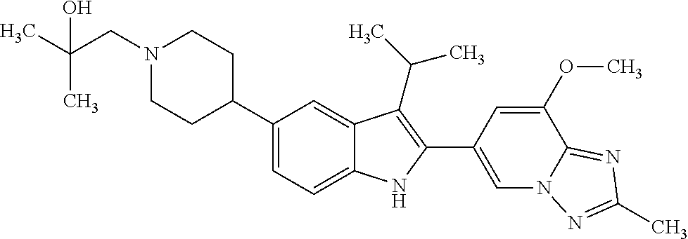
C1(C2CCN(CC(C)(C)O)CC2)=CC=C2C(=C1)C(C(C)C)=C(C1=CN3C(=NC(C)=N3)C(OC)=C1)N2
